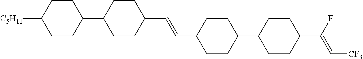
C1(C2CCC(C(F)=C[CF3])CC2)CCC(C=CC2CCC(C3CCC([C5H11])CC3)CC2)CC1
